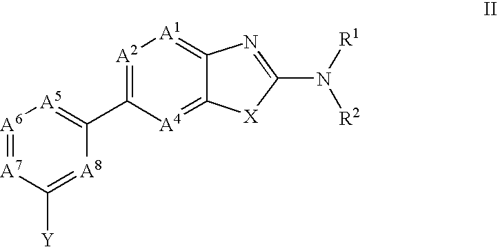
[A2]1=C(C2=[A5][A6]=[A7]C([Y])=[A8]2)[A4]=C2C(=[A1]1)N=C(N([R1])[R2])[X]2
